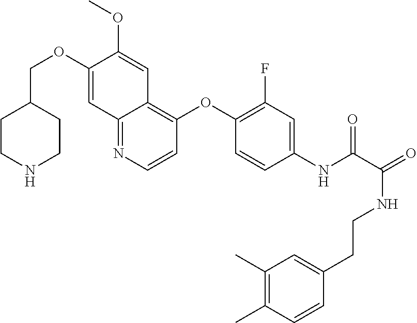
C1CNCCC1COC1=CC2=NC=CC(OC3=C(F)C=C(NC(=O)C(NCCC4=CC(C)=C(C)C=C4)=O)C=C3)=C2C=C1OC
